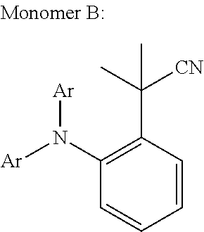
C1=CC(C(C)([CN])C)=C(N([Ar])[Ar])C=C1
